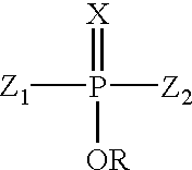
[Z1]P([Z2])([OR])=[X]
